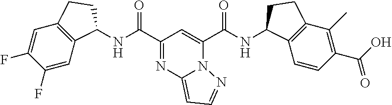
N(C(C1=NC2=CC=NN2C(C(NC2C3=C(C(C)=C(C(O)=O)C=C3)CC2)=O)=C1)=O)C1C2=C(C=C(F)C(F)=C2)CC1
